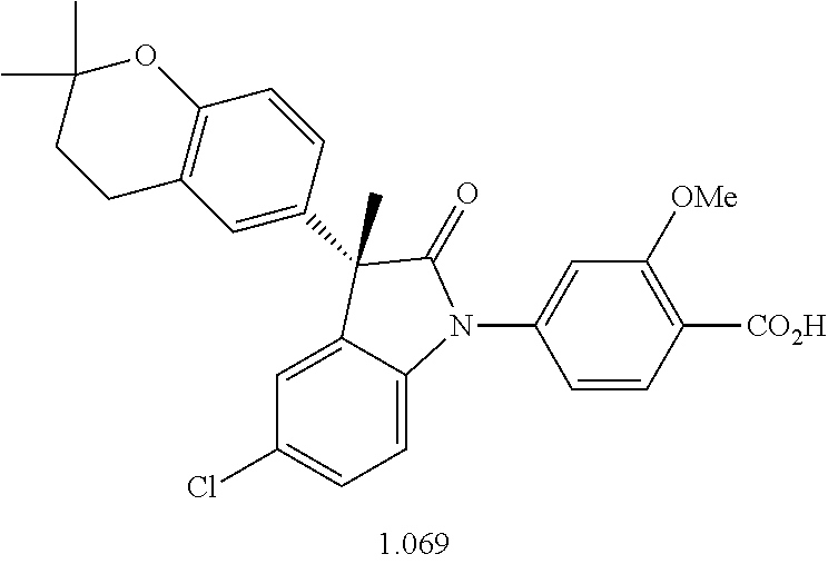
C1=C2C(=CC=C1Cl)N(C1=CC([OMe])=C([CO2H])C=C1)C(=O)C2(C)C1=CC2=C(C=C1)OC(C)(C)CC2
